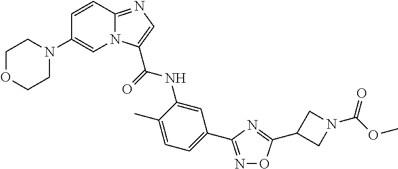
N1=C(C2=CC=C(C)C(NC(=O)C3=CN=C4N3C=C(N3CCOCC3)C=C4)=C2)N=C(C2CN(C(=O)OC)C2)O1
